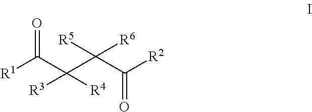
[R1]C(C(C(C([R2])=O)([R5])[R6])([R4])[R3])=O
